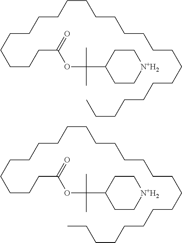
C(CCCCCC)CCCCCCCCCCCCCCCCCC(=O)OC(C)(C1CC[N+H2]CC1)C.C(CCCCCCC)CCCCCCCCCCCCCCCCCC(=O)OC(C)(C1CC[N+H2]CC1)C
